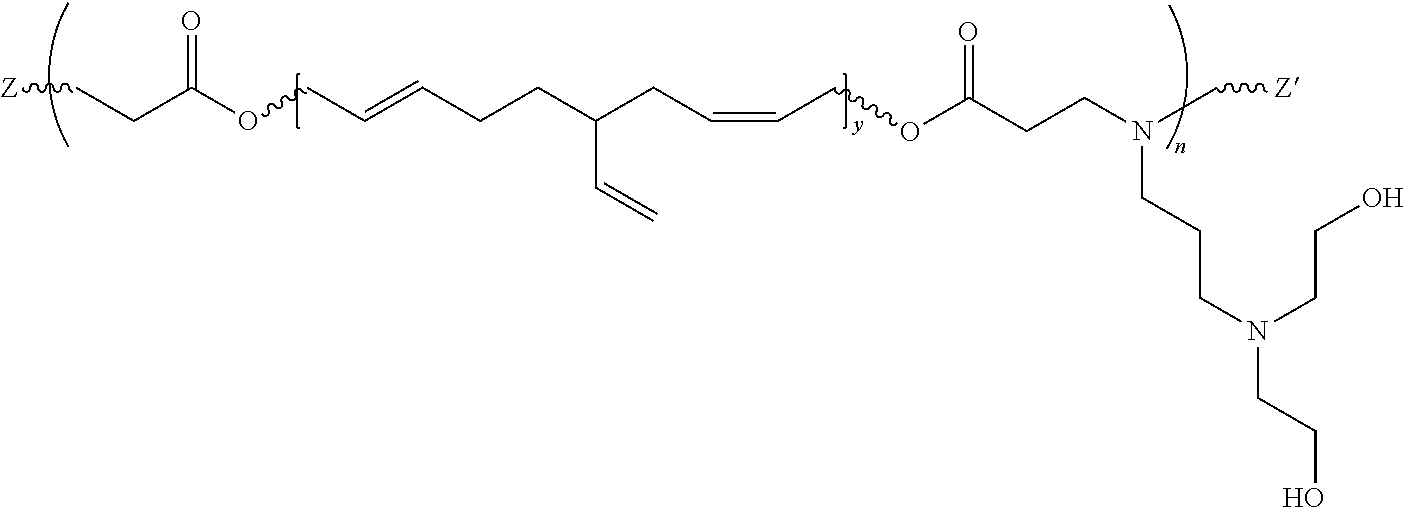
[Z]CCC(OCC=CCCC(CC=CCOC(CCN(C[Z])CCCN(CCO)CCO)=O)C=C)=O
